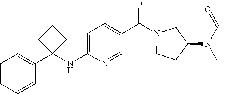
C1=CC=CC(C2(NC3=CC=C(C(N4CCC(N(C(=O)C)C)C4)=O)C=N3)CCC2)=C1
